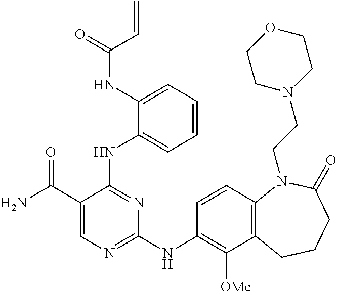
N(C1=NC(NC2=C([OMe])C3=C(C=C2)N(CCN2CCOCC2)C(=O)CCC3)=NC=C1C(=O)N)C1=CC=CC=C1NC(C=C)=O
